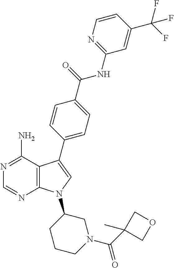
C12=C(C(N)=NC=N1)C(C1=CC=C(C(=O)NC3=NC=CC(C(F)(F)F)=C3)C=C1)=CN2C1CCCN(C(C2(C)COC2)=O)C1
